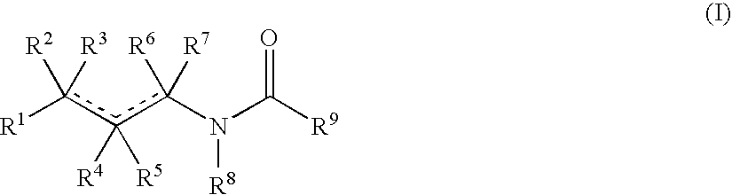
[R1]c(c(c(N(C([R9])=O)[R8])([R6])[R7])([R4])[R5])([R2])[R3]
